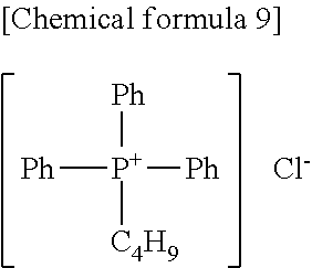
[P+]([Ph])([Ph])([Ph])[C4H9].[Cl-]
